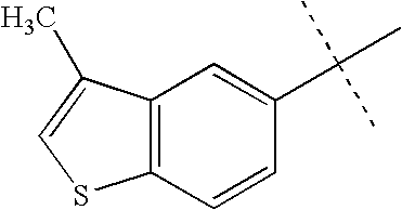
C1(C(C)(C)C)=CC2=C(C=C1)SC=C2C
